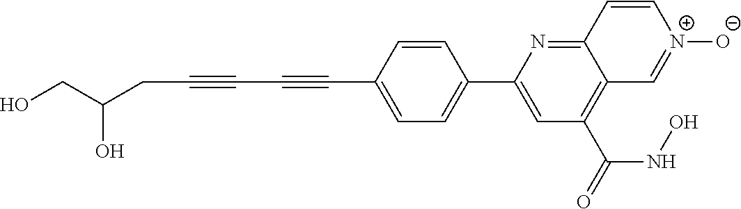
C1=CC(C#CC#CCC(CO)O)=CC=C1C1=CC(C(=O)NO)=C2C(=N1)C=C[N+]([O-])=C2
